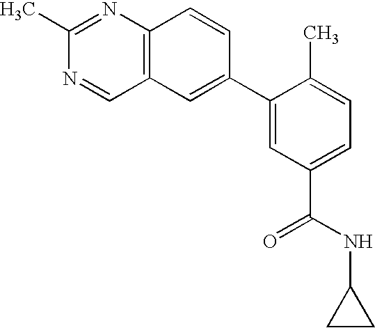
CC1=NC2=C(C=N1)C=C(C1=CC(C(NC3CC3)=O)=CC=C1C)C=C2
